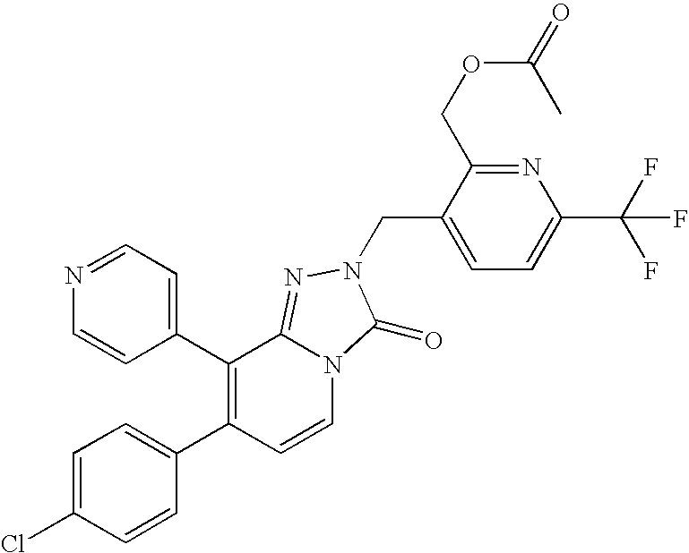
C1(C2=C(C3=CC=C(Cl)C=C3)C=CN3C2=NN(CC2=CC=C(C(F)(F)F)N=C2COC(=O)C)C3=O)=CC=NC=C1
